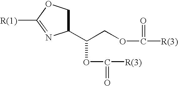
C1C(C(OC([R(3)])=O)COC([R(3)])=O)N=C([R(1)])O1
